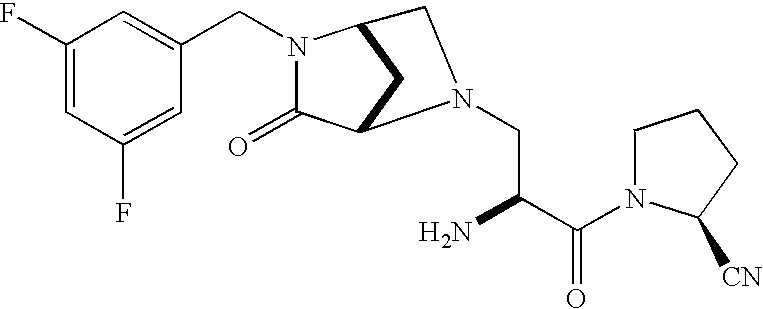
C1(F)=CC(F)=CC(CN2C(=O)C3CC2CN3CC(C(N2C([CN])CCC2)=O)N)=C1
